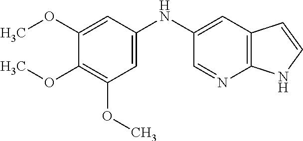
C12=C(C=C(NC3=CC(OC)=C(OC)C(OC)=C3)C=N1)C=CN2
